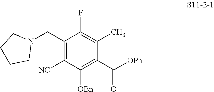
C1(CN2CCCC2)=C([NC])C([OBn])=C(C(=O)[OPh])C(C)=C1F
